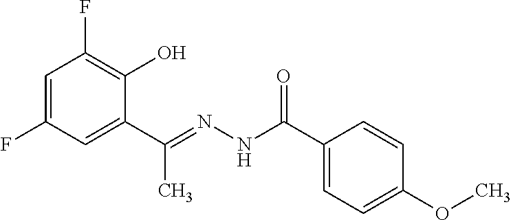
C1=C(F)C=C(C(=NNC(C2=CC=C(OC)C=C2)=O)C)C(O)=C1F
